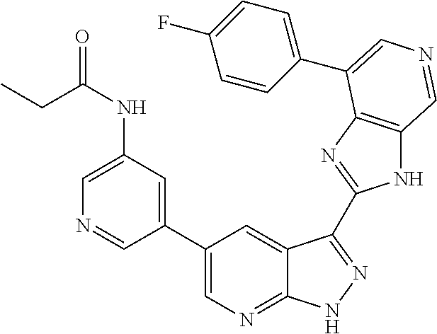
C1(C2=CN=C3C(=C2)C(C2=NC4=C(N2)C=NC=C4C2=CC=C(F)C=C2)=NN3)=CC(NC(=O)CC)=CN=C1
